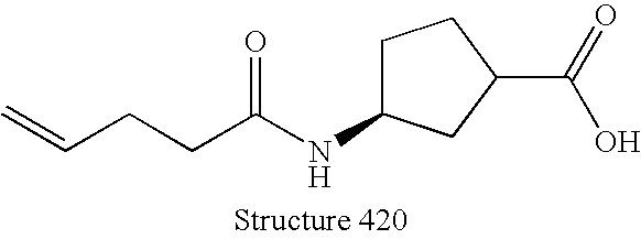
C=CCCC(NC1CCC(C(O)=O)C1)=O
